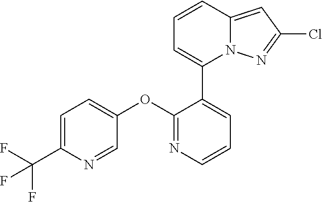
C1=C(C(F)(F)F)N=CC(OC2=NC=CC=C2C2=CC=CC3=CC(Cl)=NN23)=C1
